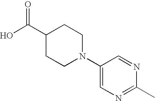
C1(C(O)=O)CCN(C2=CN=C(C)N=C2)CC1
